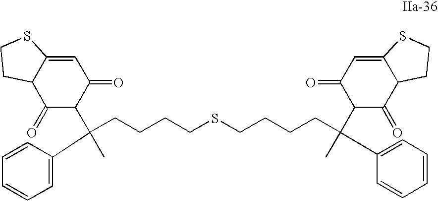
C(CCCSCCCCC(C)(C1C(=O)C2C(=CC1=O)SCC2)C1=CC=CC=C1)C(C)(C1C(=O)C=C2C(C1=O)CCS2)C1=CC=CC=C1
